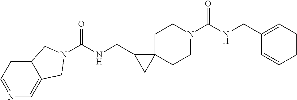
C1=NC=C2C(C1)CN(C(NCC1CC13CCN(C(NCC1=CCCC=C1)=O)CC3)=O)C2
